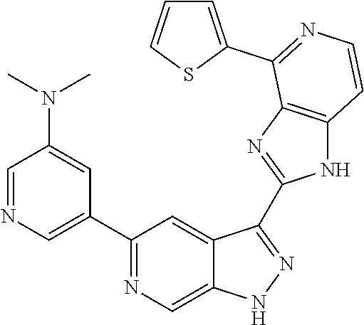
C1=NC=C(C2=NC=C3C(=C2)C(C2=NC4=C(N2)C=CN=C4C2=CC=CS2)=NN3)C=C1N(C)C
